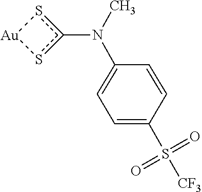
N(c1s[Au]s1)(C1=CC=C(S([CF3])(=O)=O)C=C1)C
